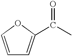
C1=COC(C(C)=O)=C1
